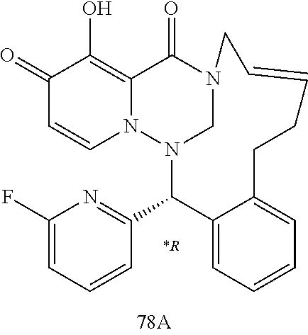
C1(=O)C=CN2C(=C1O)C(=O)N1CN2C(C2=NC(F)=CC=C2)C2=CC=CC=C2CCC=CC1.[*R]
